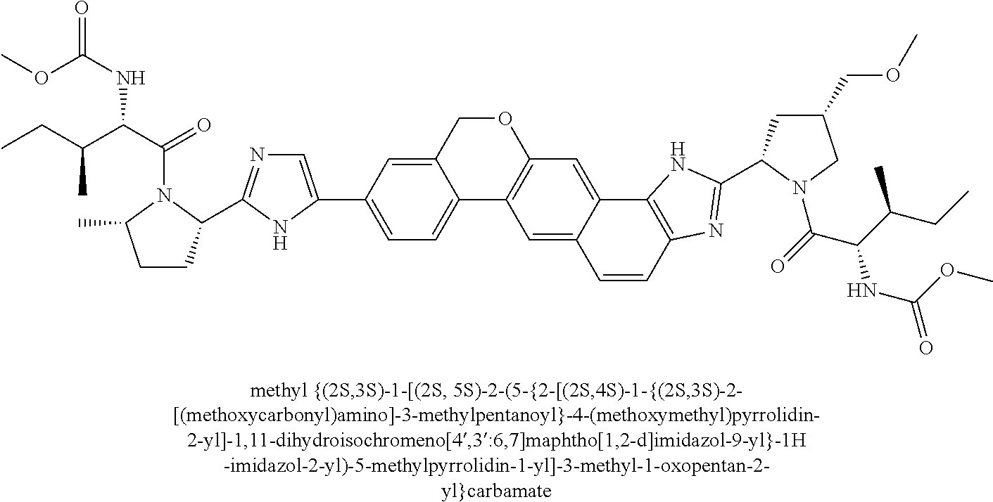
C1CC(C2=NC=C(C3=CC=C4C(=C3)COC3=C4C=C4C(=C3)C3=C(C=C4)N=C(C4CC(COC)CN4C(C(C(CC)C)NC(=O)OC)=O)N3)N2)N(C(C(C(CC)C)NC(OC)=O)=O)C1C
